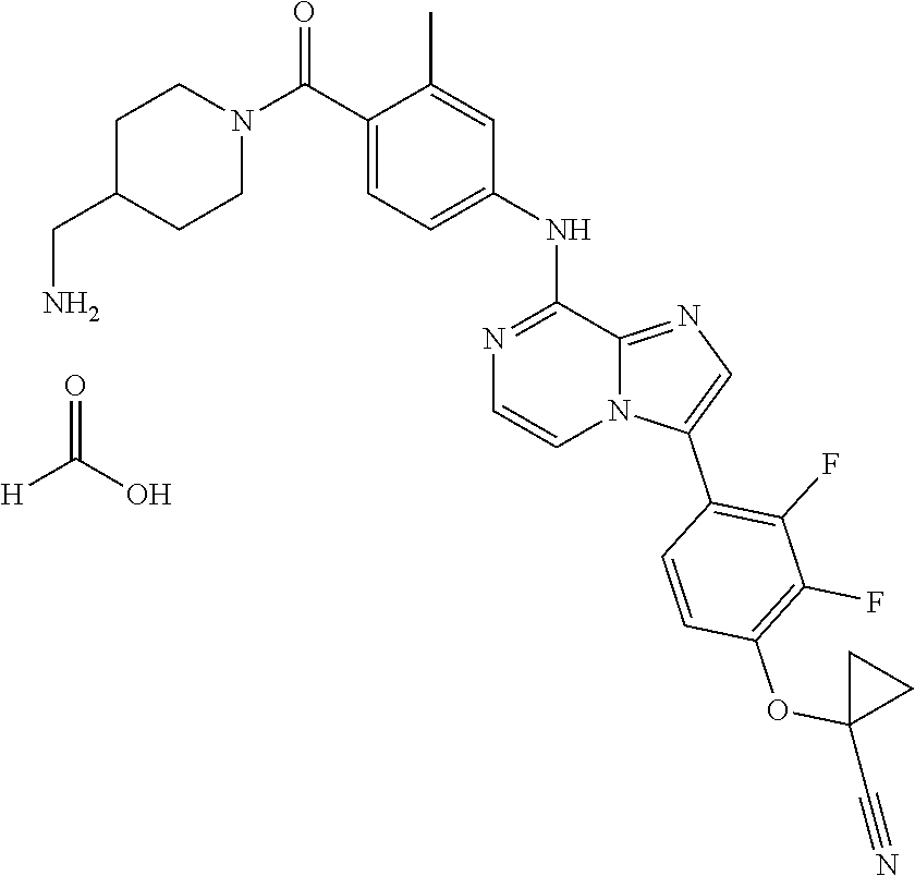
C1(NC2=CC=C(C(N3CCC(CN)CC3)=O)C(C)=C2)=NC=CN2C1=NC=C2C1=C(F)C(F)=C(OC2(C#N)CC2)C=C1.[H]C(O)=O
